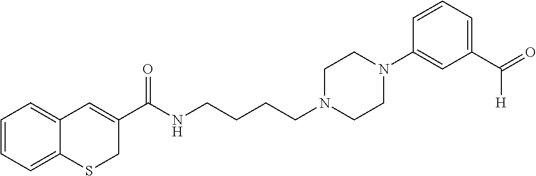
C1=CC=C2C(=C1)C=C(C(NCCCCN1CCN(C3=CC(C(=O)[H])=CC=C3)CC1)=O)CS2
